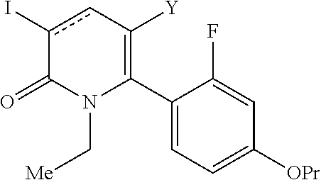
C1(C2=C([Y])cc(I)C(=O)N2C[Me])=CC=C([OPr])C=C1F
